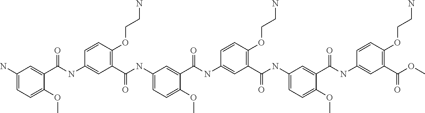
C1(NC(C2=C(OCCN)C=CC(NC(C3=CC(N)=CC=C3OC)=O)=C2)=O)=CC=C(OC)C(C(NC2=CC(C(NC3=CC=C(OC)C(C(NC4=CC(C(OC)=O)=C(OCCN)C=C4)=O)=C3)=O)=C(OCCN)C=C2)=O)=C1
